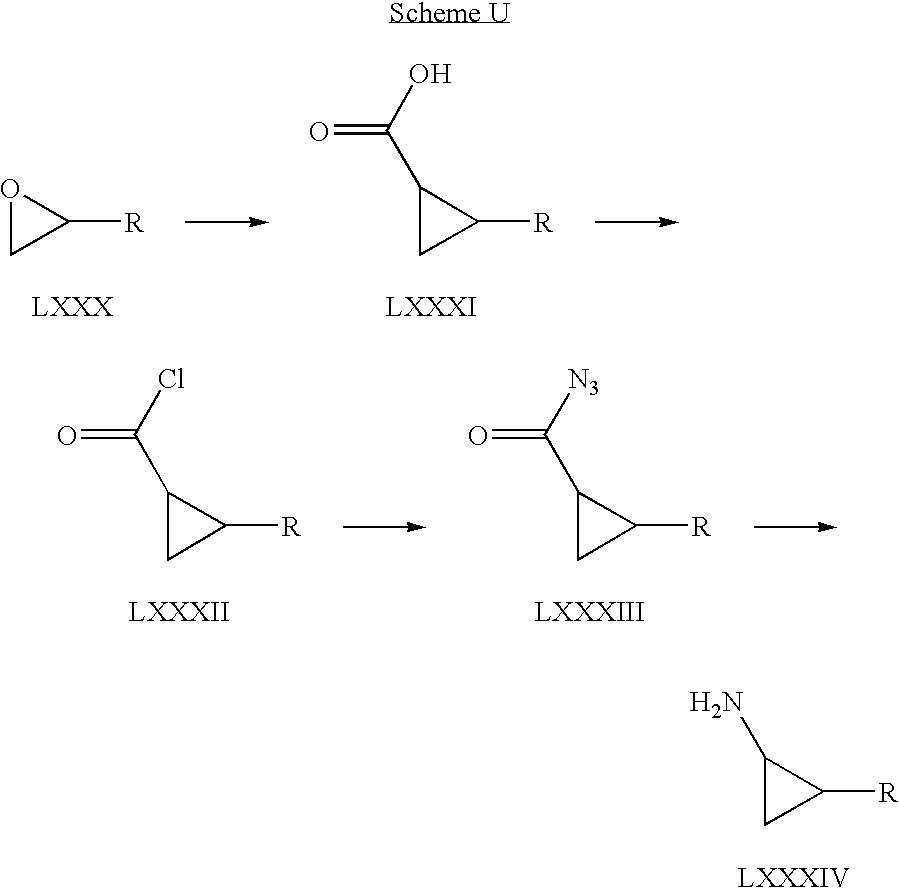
C1(N)CC1[R].O1CC1[R].C1(C(O)=O)CC1[R].C1(C(Cl)=O)CC1[R].C1(C([N3])=O)CC1[R]
